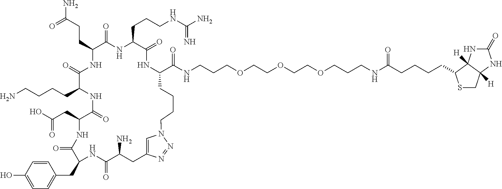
O=C(CC1C(=O)NC(CCCCN)C(=O)NC(CCC(N)=O)C(=O)NC(CCCNC(=N)N)C(=O)NC(C(NCCCOCCOCCOCCCNC(CCCCC2SCC3([H])C2([H])NC(=O)N3)=O)=O)CCCCN2C=C(CC(N)C(=O)NC(CC3=CC=C(O)C=C3)C(=O)N1)N=N2)O
